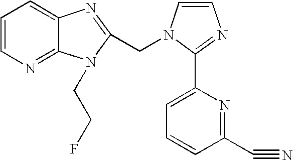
C1=CN=C2C(=C1)N=C(CN1C=CN=C1C1=CC=CC(C#N)=N1)N2CCF
